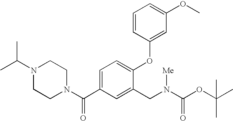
C1=C(C(N2CCN(C(C)C)CC2)=O)C=C(CN(C(OC(C)(C)C)=O)[Me])C(OC2=CC(OC)=CC=C2)=C1
